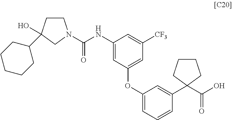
C1CC(O)(C2CCCCC2)CN1C(=O)NC1=CC(OC2=CC=CC(C3(C(O)=O)CCCC3)=C2)=CC([CF3])=C1
